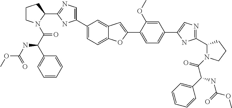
C1(C2=CN=C(C3CCCN3C(=O)C(NC(OC)=O)C3=CC=CC=C3)N2)=CC=C2C(=C1)C=C(C1=CC=C(C3=CN=C(C4N(C(=O)C(NC(=O)OC)C5=CC=CC=C5)CCC4)N3)C=C1OC)O2
